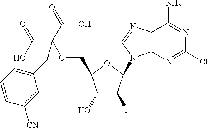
C1(O)C(F)C(N2C3=C(C(N)=NC(Cl)=N3)N=C2)OC1COC(CC1=CC=CC([CN])=C1)(C(O)=O)C(=O)O
